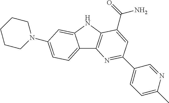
C12=CC=C(N3CCCCC3)C=C1NC1=C2N=C(C2=CC=C(C)N=C2)C=C1C(=O)N
